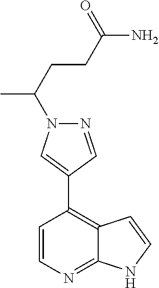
C1=CC(C2=CN(C(CCC(N)=O)C)N=C2)=C2C(=N1)NC=C2
